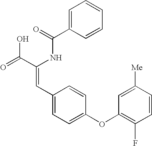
C(=O)(NC(C(=O)O)=CC1=CC=C(OC2=C(F)C=CC([Me])=C2)C=C1)C1=CC=CC=C1
